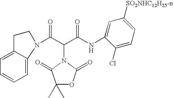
C1=C2C(=CC=C1)CCN2C(C(C(NC1=CC([SO2NHC12H25-n])=CC=C1Cl)=O)N1C(=O)C(C)(C)OC1=O)=O
